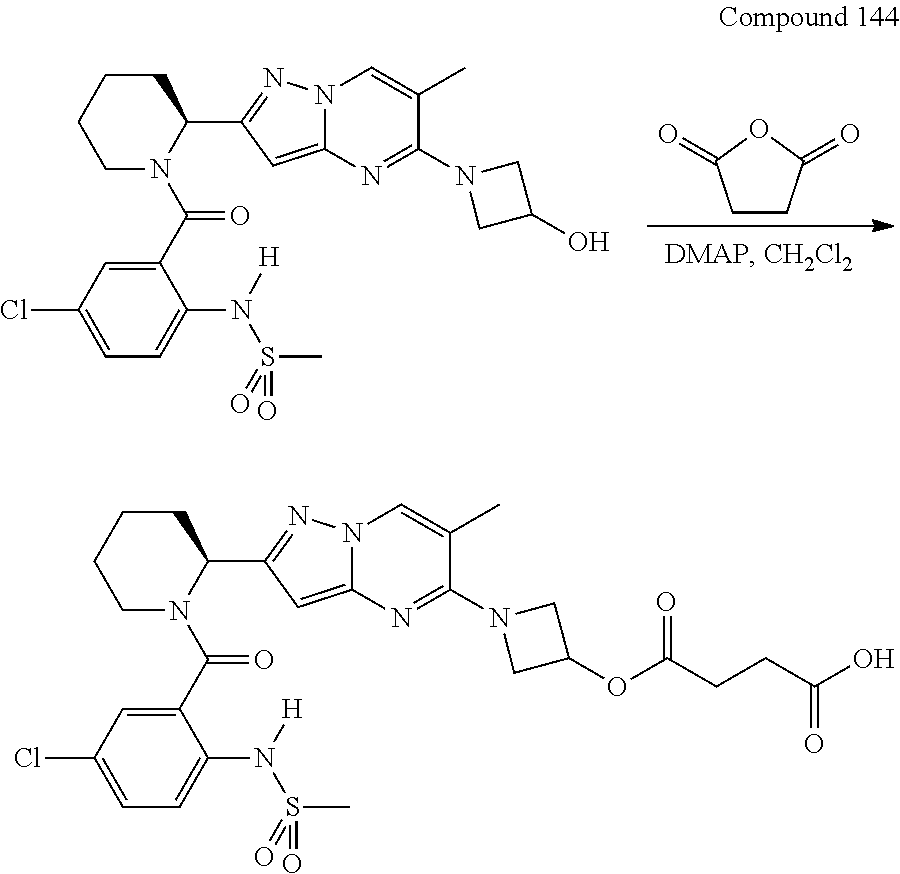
C1CC(=O)OC1=O.C1(C(N2C(C3=NN4C(=C3)N=C(N3CC(O)C3)C(C)=C4)CCCC2)=O)=CC(Cl)=CC=C1N(S(C)(=O)=O)[H].C1(C(N2C(C3=NN4C(=C3)N=C(N3CC(OC(CCC(O)=O)=O)C3)C(C)=C4)CCCC2)=O)=CC(Cl)=CC=C1N(S(C)(=O)=O)[H]
